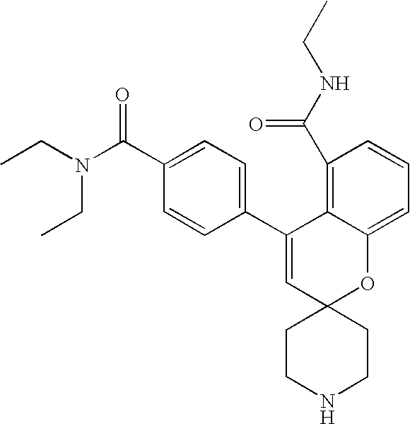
CCN(C(C1=CC=C(C2=CC3(OC4=CC=CC(C(NCC)=O)=C24)CCNCC3)C=C1)=O)CC
